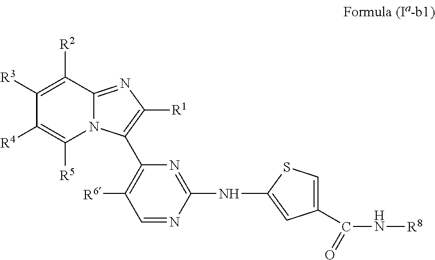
N12C(=NC([R1])=C1C1=C([R6])C=NC(NC3=CC(C(=O)N[R8])=CS3)=N1)C([R2])=C([R3])C([R4])=C2[R5]
